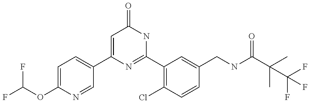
C(OC1=CC=C(C2=CC(=O)NC(C3=C(Cl)C=CC(CNC(C(C)(C)C(F)(F)F)=O)=C3)=N2)C=N1)(F)F
